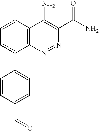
C1=CC2=C(C(C3=CC=C(C=O)C=C3)=C1)N=NC(C(N)=O)=C2N
